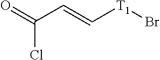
C(Cl)(=O)C=C[T1]Br
